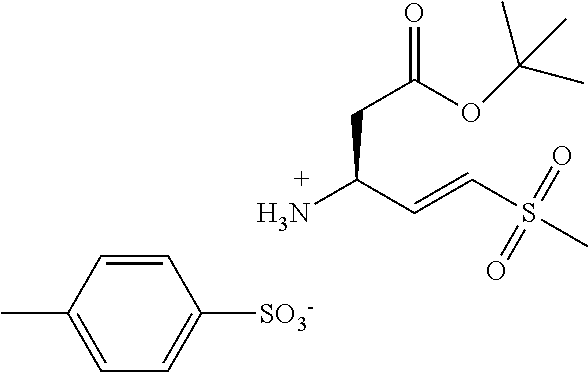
CS(C=CC(N)CC(=O)OC(C)(C)C)(=O)=O.C1=CC(C)=CC=C1[SO3-]
